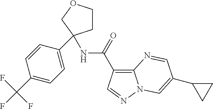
C1COCC1(NC(C1=C2N(N=C1)C=C(C1CC1)C=N2)=O)C1=CC=C(C(F)(F)F)C=C1
